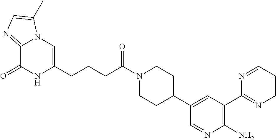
C12=NC=C(C)N1C=C(CCCC(N1CCC(C3=CC(C4=NC=CC=N4)=C(N)N=C3)CC1)=O)NC2=O
